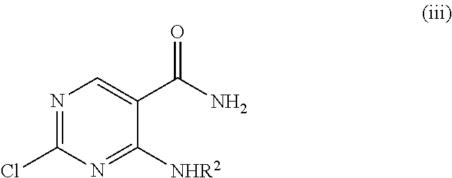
N1=C(Cl)N=C([NHR2])C(C(N)=O)=C1
